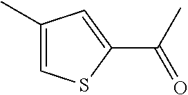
C1(C)=CSC(C(C)=O)=C1
